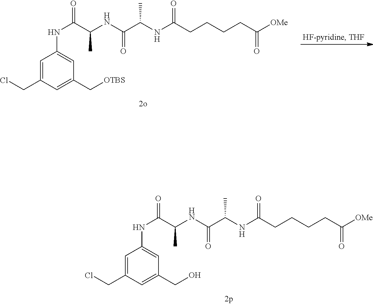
ClCC1=CC(NC(C(C)NC(=O)C(NC(=O)CCCCC([OMe])=O)C)=O)=CC(C[OTBS])=C1.ClCC1=CC(NC(C(C)NC(=O)C(NC(=O)CCCCC([OMe])=O)C)=O)=CC(CO)=C1
